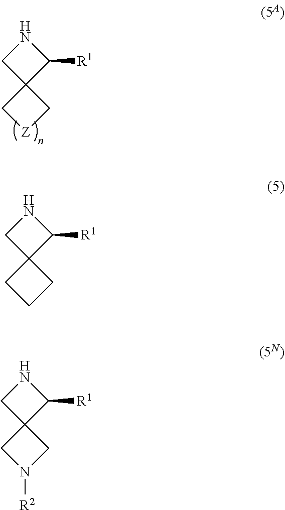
C12(C[Z]C1)C([R1])NC2.C12(CCC1)C([R1])NC2.C12(CN([R2])C1)C([R1])NC2
